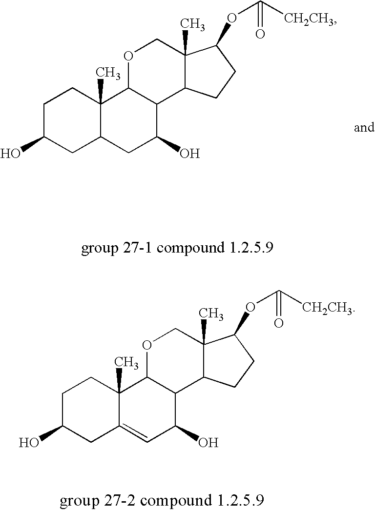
C1C(O)CC2=CC(O)C3C(C2(C)C1)OCC1(C)C3CCC1OC([CH2CH3])=O.C1C(O)CC2C(C)(C1)C1C(C(O)C2)C2C(C)(CO1)C(OC([CH2CH3])=O)CC2
